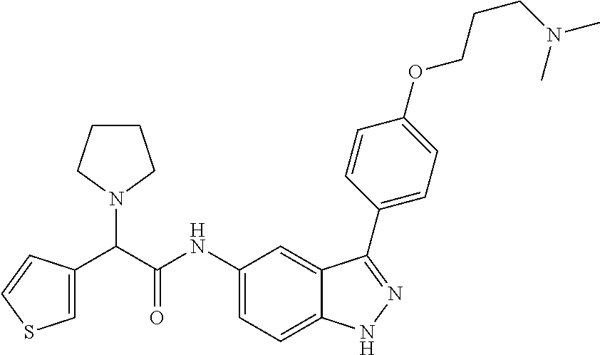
C1(NC(C(C2=CSC=C2)N2CCCC2)=O)=CC=C2C(=C1)C(C1=CC=C(OCCCN(C)C)C=C1)=NN2
